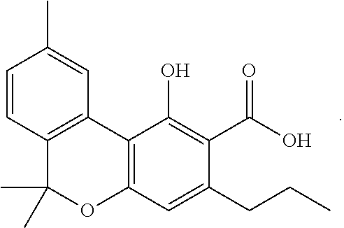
C12=C(C(O)=C(C(O)=O)C(CCC)=C1)C1=C(C(C)(C)O2)C=CC(C)=C1
